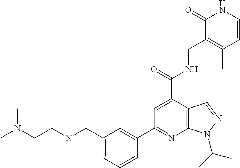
C1(CN(CCN(C)C)C)=CC=CC(C2=NC3=C(C(C(=O)NCC4=C(C)C=CNC4=O)=C2)C=NN3C(C)C)=C1
